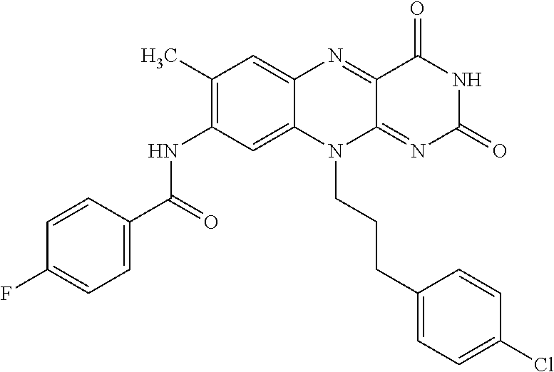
C1(C)=C(NC(C2=CC=C(F)C=C2)=O)C=C2C(=C1)N=C1C(=NC(=O)NC1=O)N2CCCC1=CC=C(Cl)C=C1
